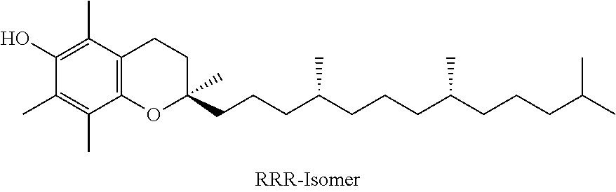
C(CCCC(CCCC(C)C)C)(CCCC1(C)OC2=C(CC1)C(C)=C(O)C(C)=C2C)C
